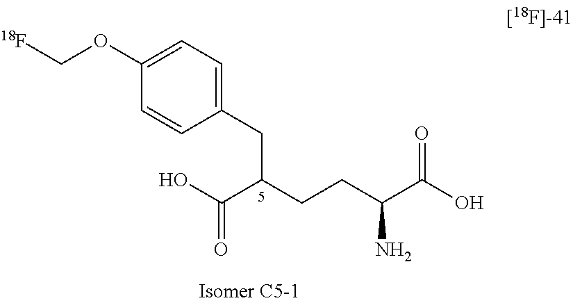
OC(C(CCC(C(O)=O)N)CC1=CC=C(OC[18F])C=C1)=O
